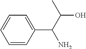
C1=CC(C(C(C)O)N)=CC=C1
